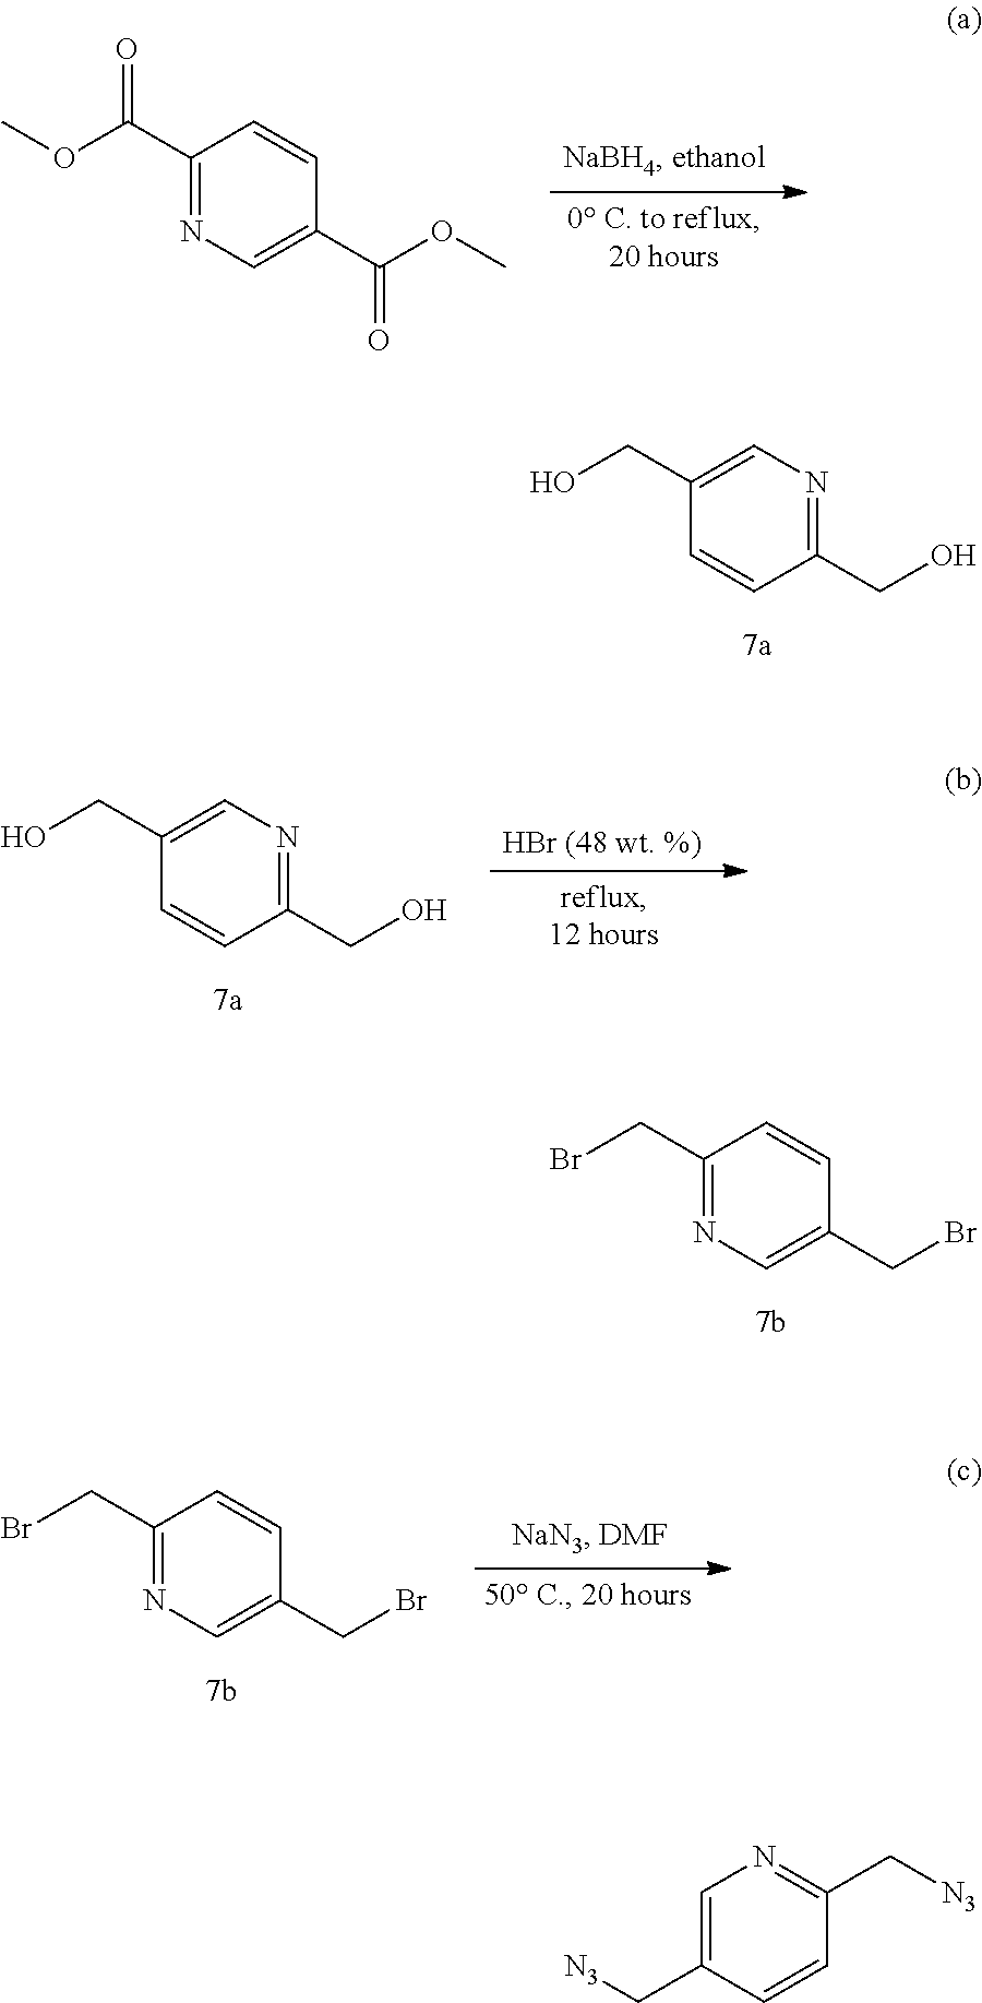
C1(C(OC)=O)=NC=C(C(OC)=O)C=C1.C1(CO)=CN=C(CO)C=C1.C1(CO)=CN=C(CO)C=C1.C1(CBr)=NC=C(CBr)C=C1.C1(CBr)=NC=C(CBr)C=C1.C1=C(C[N3])C=CC(C[N3])=N1
